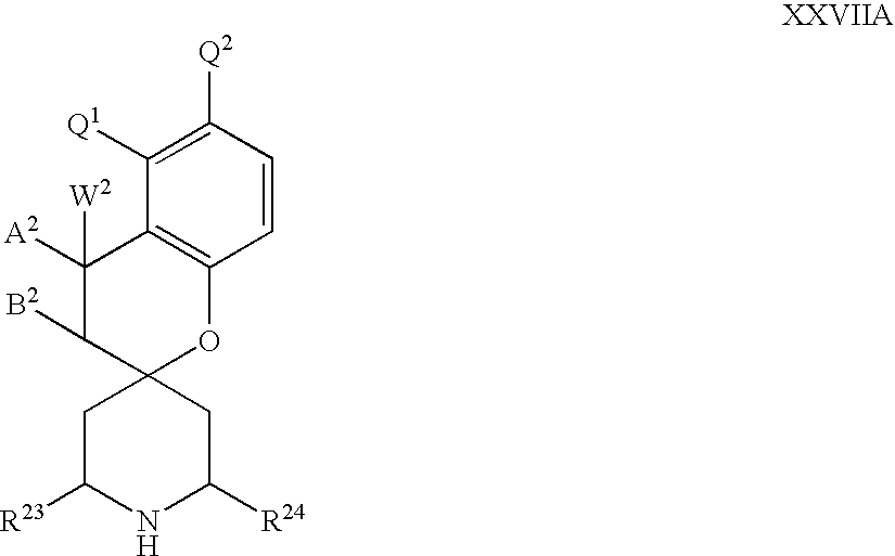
C1C([R23])NC([R24])CC12OC1=C(C([A2])([W2])C2[B2])C([Q1])=C([Q2])C=C1
